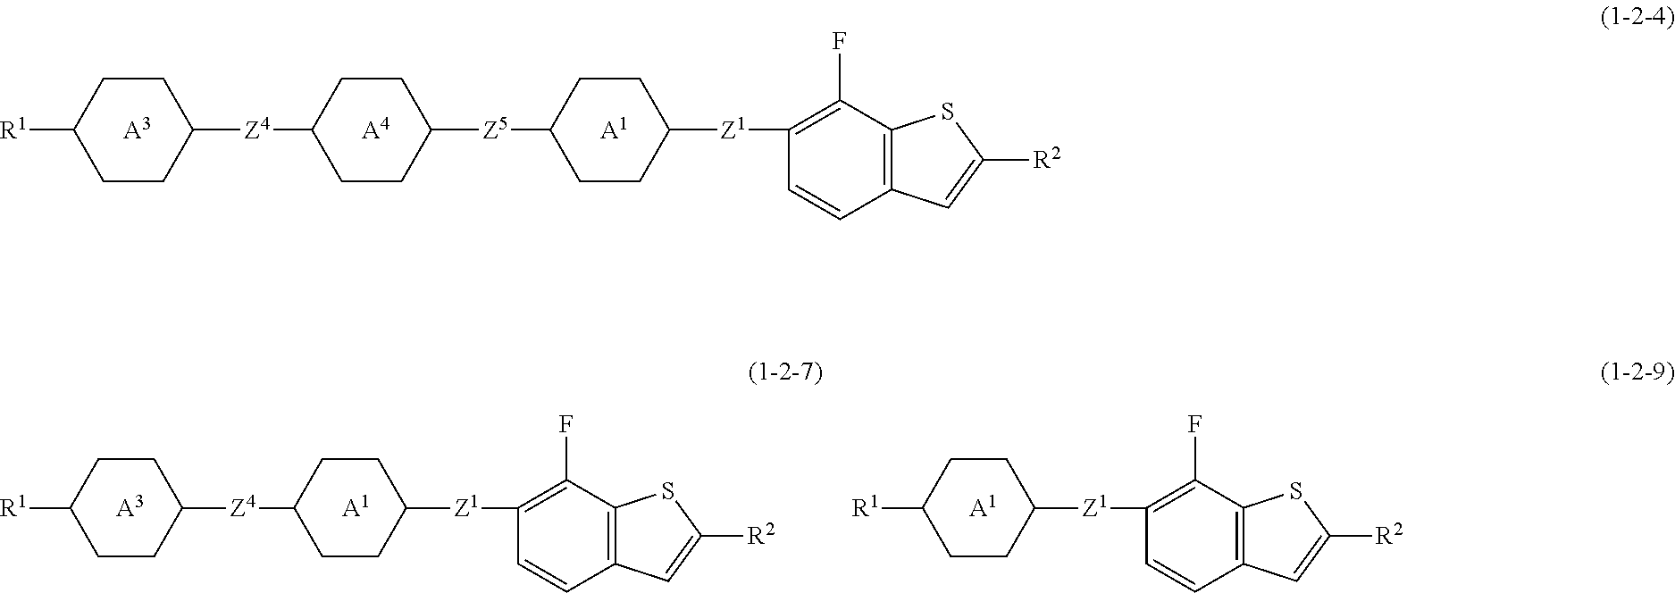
[A3].[A4].[R1]C1CCC([Z4]C2CCC([Z5]C3CCC([Z1]C4=C(F)C5=C(C=C4)C=C([R2])S5)CC3)CC2)CC1.[A1].[A3].[A1].[R1]C1CCC([Z4]C2CCC([Z1]C3=C(F)C4=C(C=C3)C=C([R2])S4)CC2)CC1.[R1]C1CCC([Z1]C2=C(F)C3=C(C=C2)C=C([R2])S3)CC1.[A1]
